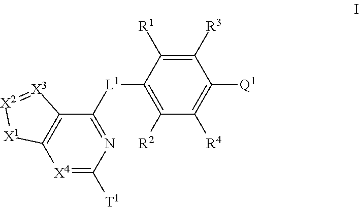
[X4]1=C([T1])N=C([L1]C2=C([R2])C([R4])=C([Q1])C([R3])=C2[R1])C2=C1[X1][X2]=[X3]2
